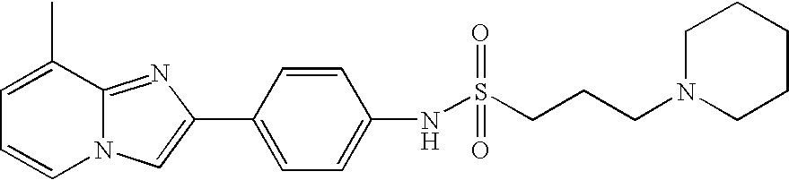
C1=C(C)C2=NC(C3=CC=C(NS(CCCN4CCCCC4)(=O)=O)C=C3)=CN2C=C1
